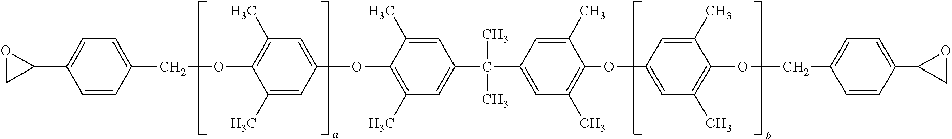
O1CC1C1=CC=C(COC2=C(C)C=C(OC3=C(C)C=C(C(C4=CC(C)=C(OC5=CC(C)=C(OCC6=CC=C(C7CO7)C=C6)C(C)=C5)C(C)=C4)(C)C)C=C3C)C=C2C)C=C1
